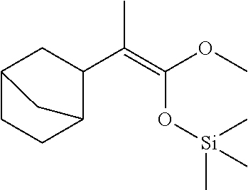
C12CCC(C(C(=C(OC)O[Si](C)(C)C)C)C1)C2
